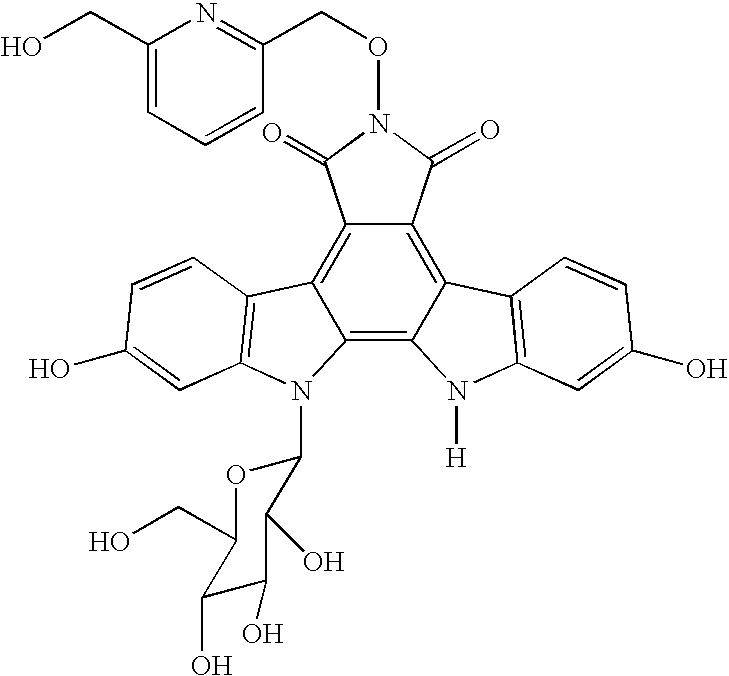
C12=C3C(=C4C(=C1C(=O)N(OCC1=NC(CO)=CC=C1)C2=O)C1=C(N4[H])C=C(O)C=C1)N(C1OC(CO)C(O)C(O)C1O)C1=C3C=CC(O)=C1
